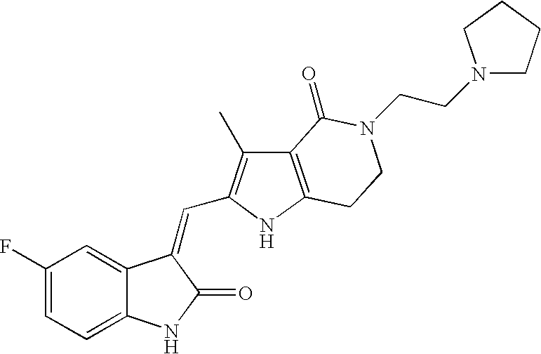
C1=C(F)C=C2C(=C1)NC(=O)C2=CC1=C(C)C2=C(N1)CCN(CCN1CCCC1)C2=O
